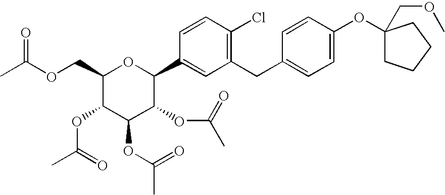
CC(OCC1C(OC(C)=O)C(OC(C)=O)C(OC(=O)C)C(C2=CC(CC3=CC=C(OC4(COC)CCCC4)C=C3)=C(Cl)C=C2)O1)=O
